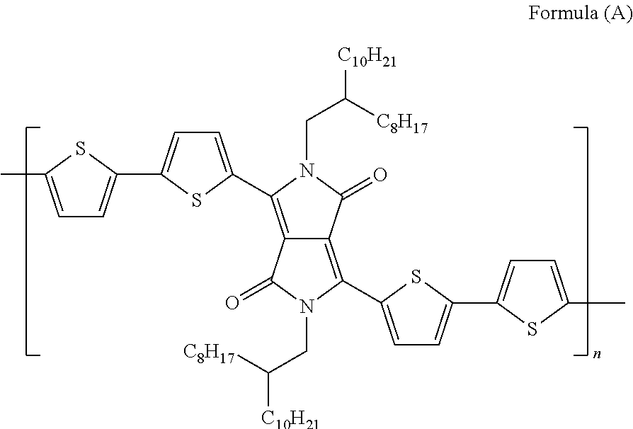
C1=C(C)SC(C2=CC=C(C3=C4C(=C(C5=CC=C(C6=CC=C(C)S6)S5)N(CC([C8H17])[C10H21])C4=O)C(=O)N3CC([C8H17])[C10H21])S2)=C1
